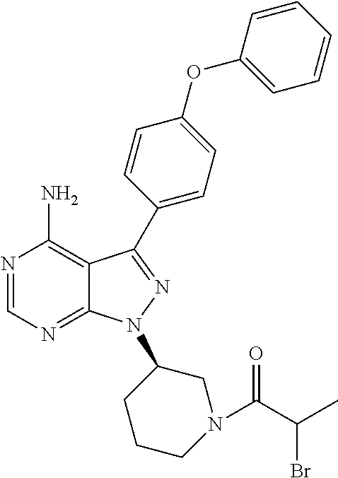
N1=CN=C2C(=C1N)C(C1=CC=C(OC3=CC=CC=C3)C=C1)=NN2C1CCCN(C(C(C)Br)=O)C1
